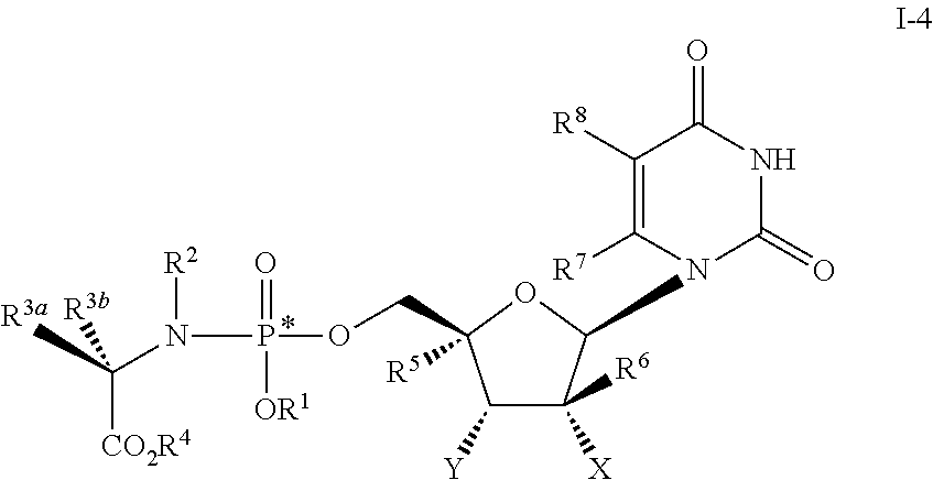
C1([Y])C([X])([R6])C(N2C(=O)NC(=O)C([R8])=C2[R7])OC1([R5])COP(N([R2])C([CO2R4])([R3a])[R3b])(=O)[OR1]
